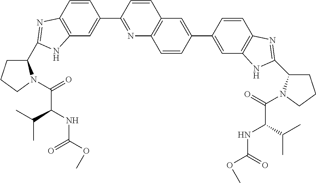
C1(C2=NC3=C(C=C(C4=NC5=C(C=C4)C=C(C4=CC6=C(C=C4)N=C(C4CCCN4C(C(NC(=O)OC)C(C)C)=O)N6)C=C5)C=C3)N2)CCCN1C(C(NC(=O)OC)C(C)C)=O
